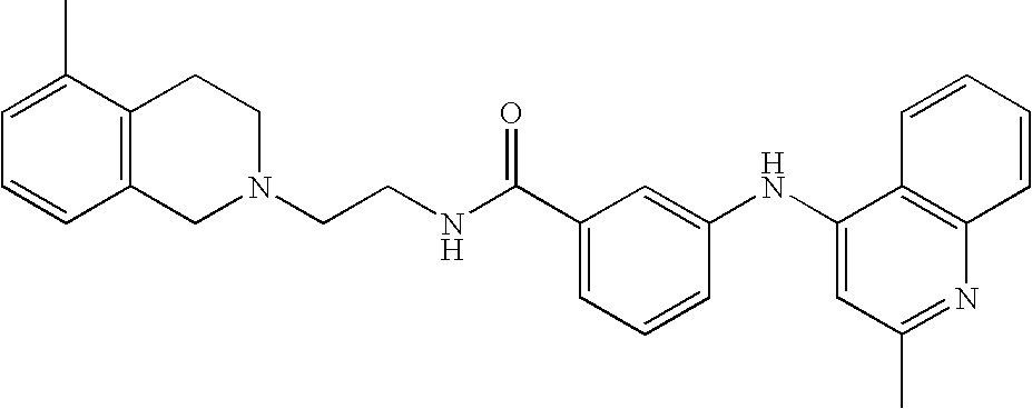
C1=CC2=C(C(C)=C1)CCN(CCNC(C1=CC=CC(NC3=CC(C)=NC4=C3C=CC=C4)=C1)=O)C2
